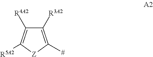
C1([R3A2])=C([#])[Z]C([R5A2])=C1[R4A2]
